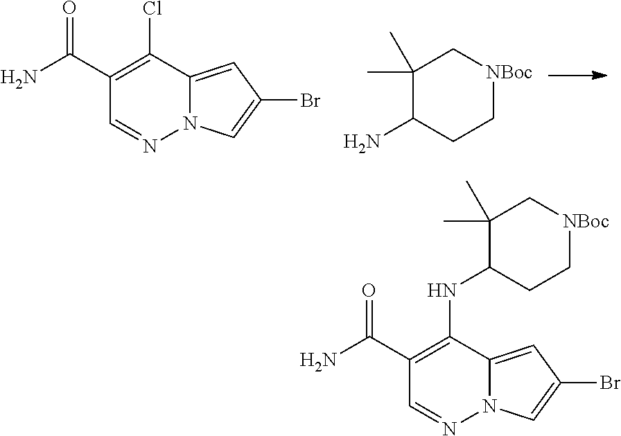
NC(C1=C(Cl)C2=CC(Br)=CN2N=C1)=O.NC1CC[NBoc]CC1(C)C.NC(C1=C(NC2CC[NBoc]CC2(C)C)C2=CC(Br)=CN2N=C1)=O
